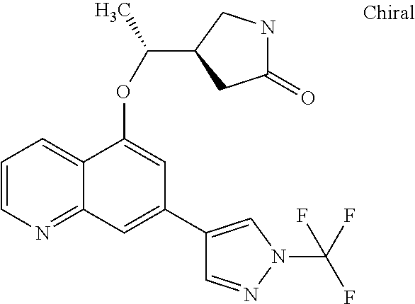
C1=CN=C2C(=C1)C(OC(C)C1CNC(=O)C1)=CC(C1=CN(C(F)(F)F)N=C1)=C2
